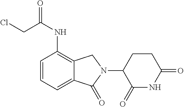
C1=CC=C2C(=C1NC(=O)CCl)CN(C1C(=O)NC(=O)CC1)C2=O
